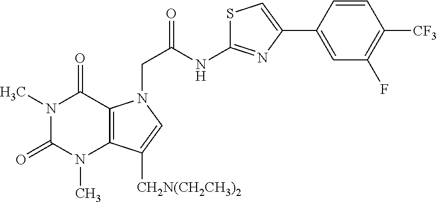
N1(C)C(=O)N(C)C2=C(C1=O)N(CC(NC1=NC(C3=CC(F)=C([CF3])C=C3)=CS1)=O)C=C2[CH2N(CH2CH3)2]
